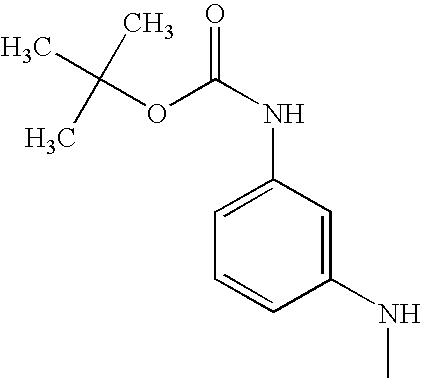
C1=C(NC(=O)OC(C)(C)C)C=C(NC)C=C1
